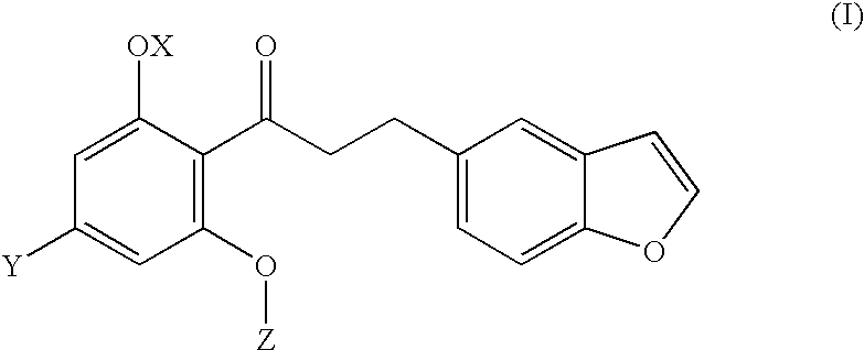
C1([OX])=CC([Y])=CC(O[Z])=C1C(CCC1=CC=C2C(=C1)C=CO2)=O
